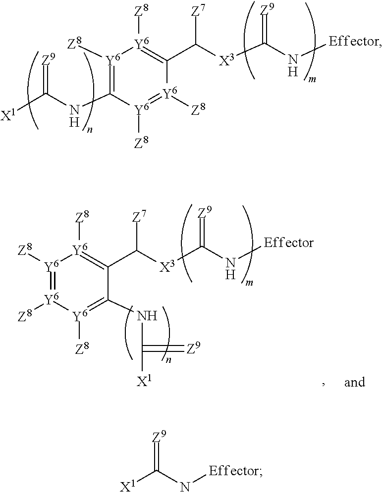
[Y6]1([Z8])=C(NC(=[Z9])[X1])[Y6]([Z8])=[Y6]([Z8])C(C([X3]C(N[Effector])=[Z9])[Z7])=[Y6]1[Z8].[Y6]1([Z8])=[Y6]([Z8])[Y6]([Z8])=C(NC(=[Z9])[X1])C(C([X3]C(N[Effector])=[Z9])[Z7])=[Y6]1[Z8].[Z9]=C(N[Effector])[X1]
